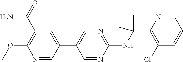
C1(C2=CC(C(N)=O)=C(OC)N=C2)=CN=C(NC(C2=C(Cl)C=CC=N2)(C)C)N=C1
